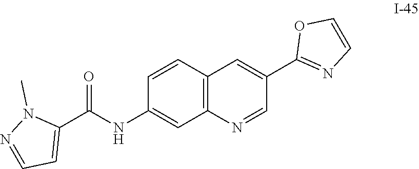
C1=CC(NC(C2=CC=NN2C)=O)=CC2=C1C=C(C1=NC=CO1)C=N2
